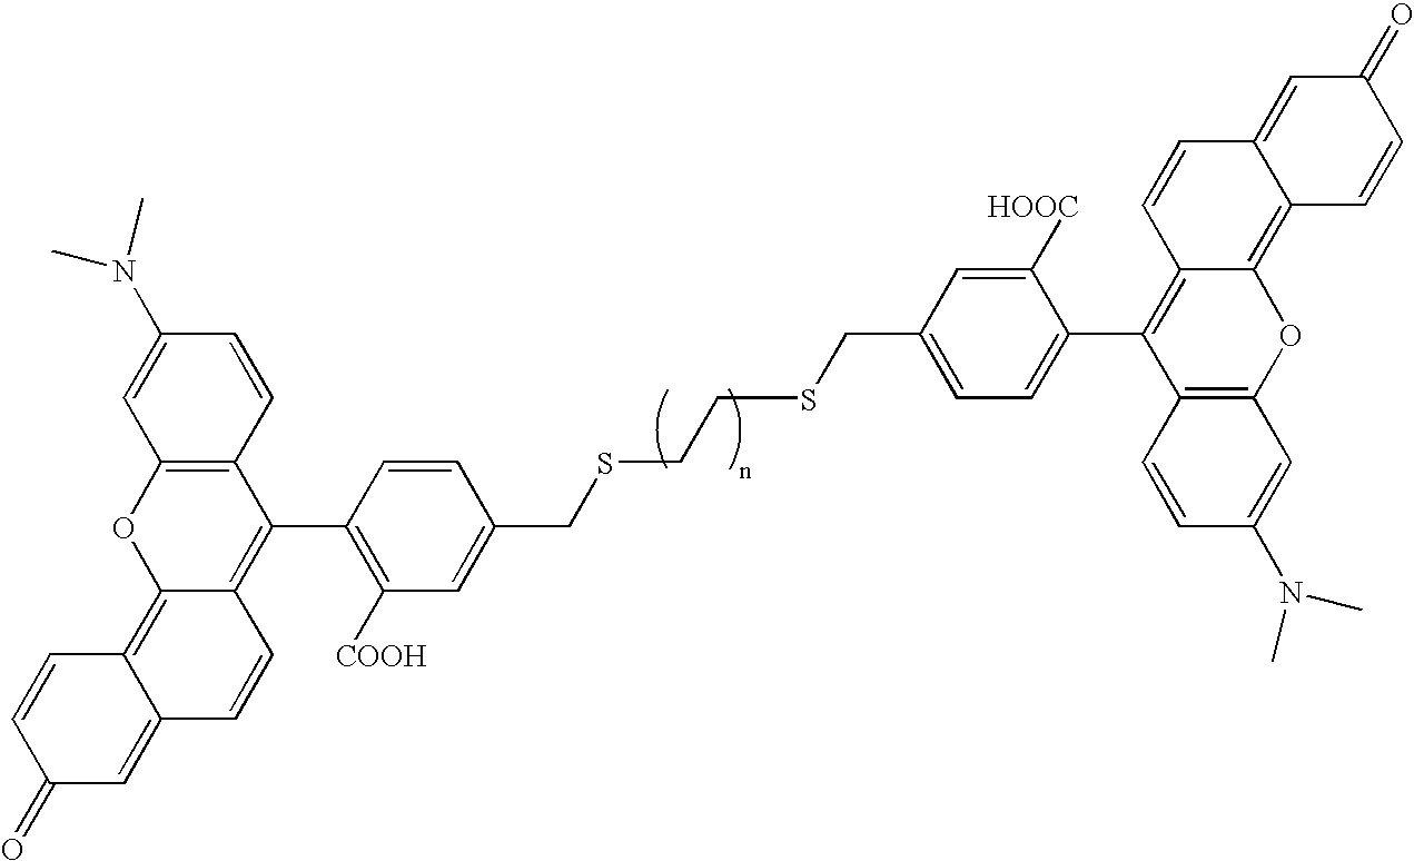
C12=C(C=CC(N(C)C)=C1)C(C1=C([COOH])C=C(CSCCSCC3=CC=C(C4=C5C(=C6C(=CC(=O)C=C6)C=C5)OC5=C4C=CC(N(C)C)=C5)C([HOOC])=C3)C=C1)=C1C(=C3C(=CC(=O)C=C3)C=C1)O2
